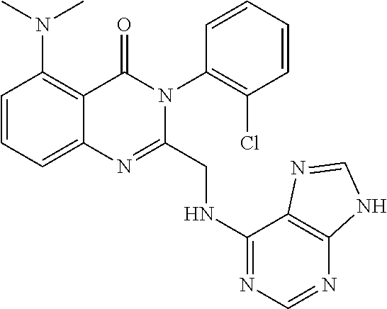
C1=CC=C2C(=C1N(C)C)C(=O)N(C1=C(Cl)C=CC=C1)C(CNC1=NC=NC3=C1N=CN3)=N2
